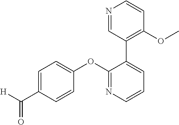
C1=C(C([H])=O)C=CC(OC2=NC=CC=C2C2=C(OC)C=CN=C2)=C1
